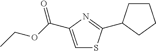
C1=C(C(=O)OCC)N=C(C2CCCC2)S1
